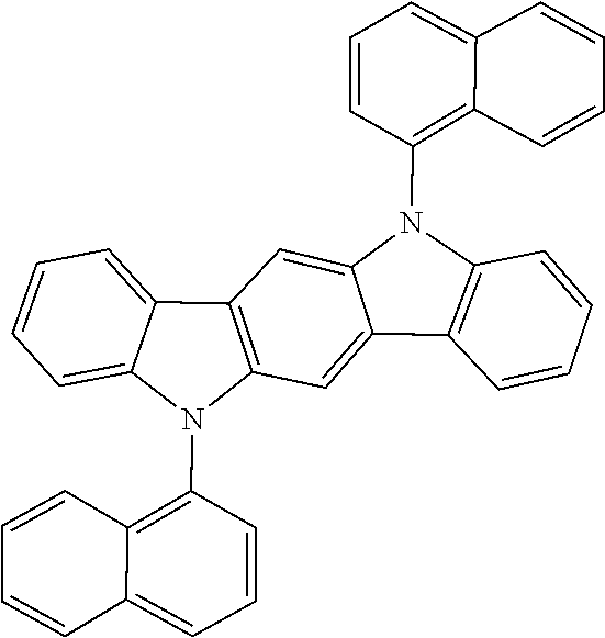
C12=C(N3C4=CC=CC=C4C4=C3C=C3C5=C(N(C6=C7C(=CC=C6)C=CC=C7)C3=C4)C=CC=C5)C=CC=C1C=CC=C2
